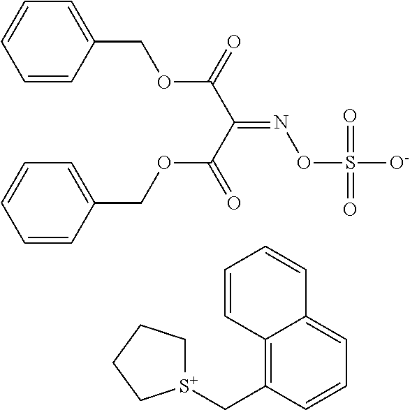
C12=C(C[S+]3CCCC3)C=CC=C1C=CC=C2.C1=CC(COC(C(C(=O)OCC2=CC=CC=C2)=NOS([O-])(=O)=O)=O)=CC=C1
